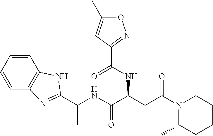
C1=CC2=C(C=C1)N=C(C(NC(C(CC(N1C(C)CCCC1)=O)NC(C1=NOC(C)=C1)=O)=O)C)N2
